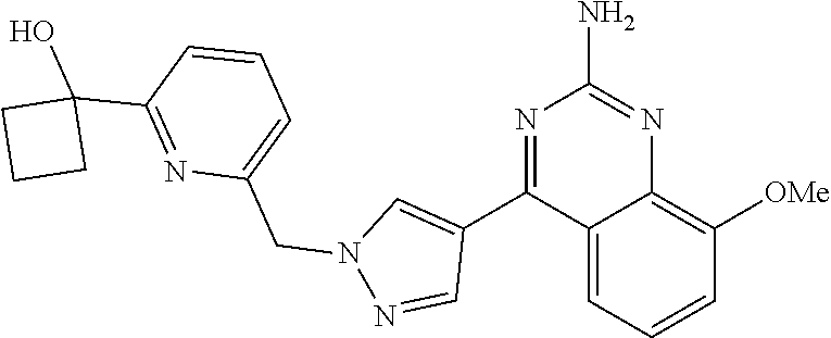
C12=C([OMe])C=CC=C1C(C1=CN(CC3=CC=CC(C4(O)CCC4)=N3)N=C1)=NC(N)=N2
